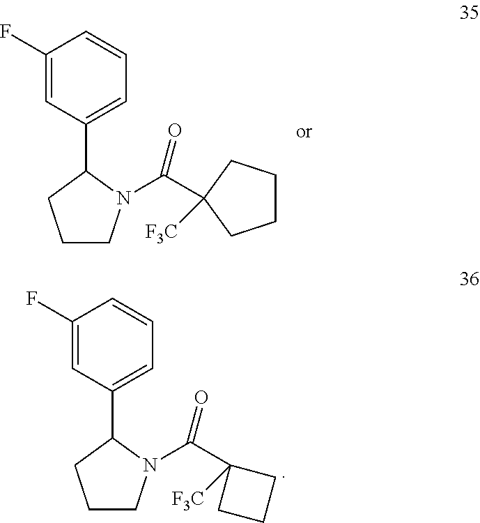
C1(F)=CC(C2CCCN2C(=O)C2([F3C])CCCC2)=CC=C1.C1(F)=CC(C2CCCN2C(=O)C2([F3C])CCC2)=CC=C1
